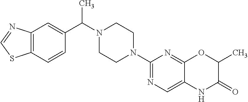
C12=C(C=CC(C(N3CCN(C4=NC=C5C(=N4)OC(C)C(=O)N5)CC3)C)=C1)SC=N2
